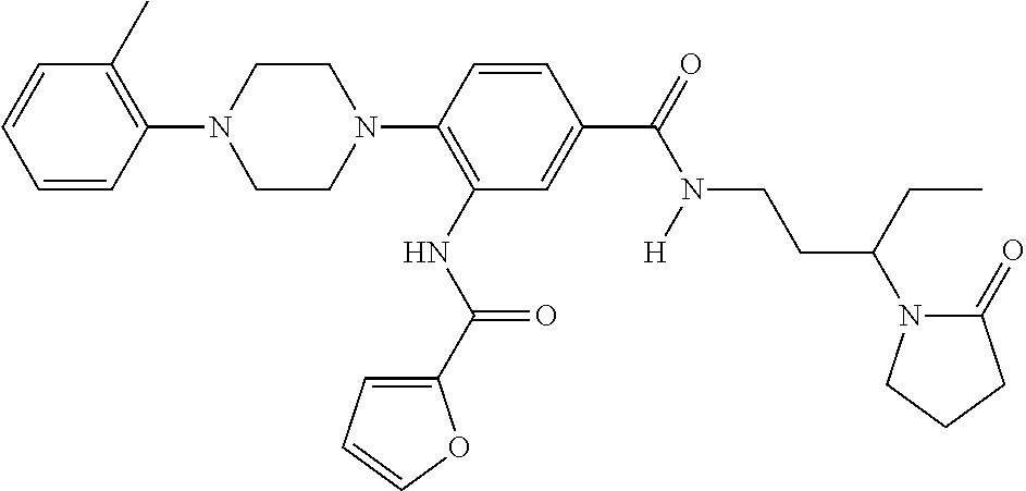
C1(N2CCN(C3=C(NC(=O)C4=CC=CO4)C=C(C(=O)N([H])CCC(N4C(=O)CCC4)CC)C=C3)CC2)=C(C)C=CC=C1
